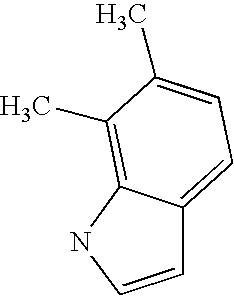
C12=CC=C(C)C(C)=C1NC=C2
